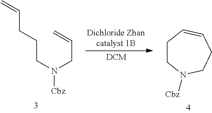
C1CN([Cbz])CCC=C1.C(CCN(CC=C)[Cbz])C=C
